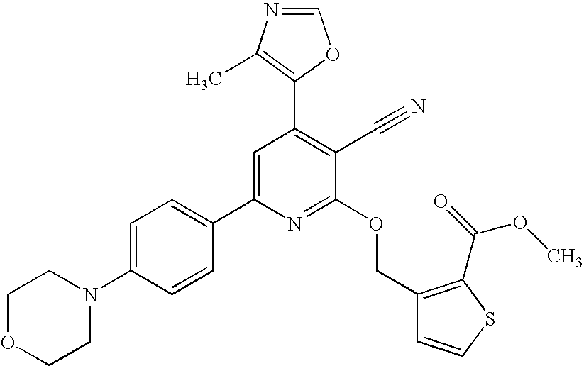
C1OCCN(C2=CC=C(C3=CC(C4=C(C)N=CO4)=C(C#N)C(OCC4=C(C(=O)OC)SC=C4)=N3)C=C2)C1
